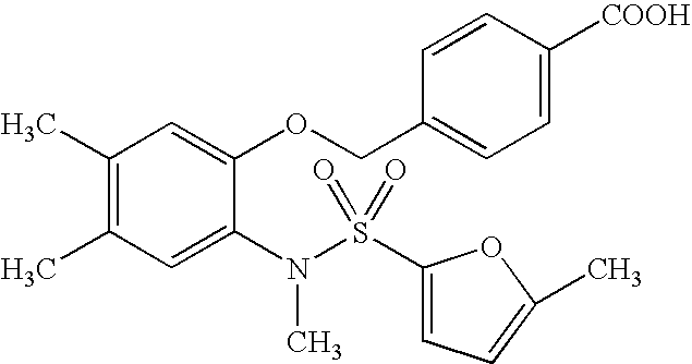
C1(C)=C(C)C=C(N(S(=O)(=O)C2=CC=C(C)O2)C)C(OCC2=CC=C([COOH])C=C2)=C1
